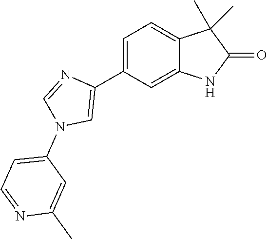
C1=C(C2=CN(C3=CC=NC(C)=C3)C=N2)C=C2C(=C1)C(C)(C)C(=O)N2
